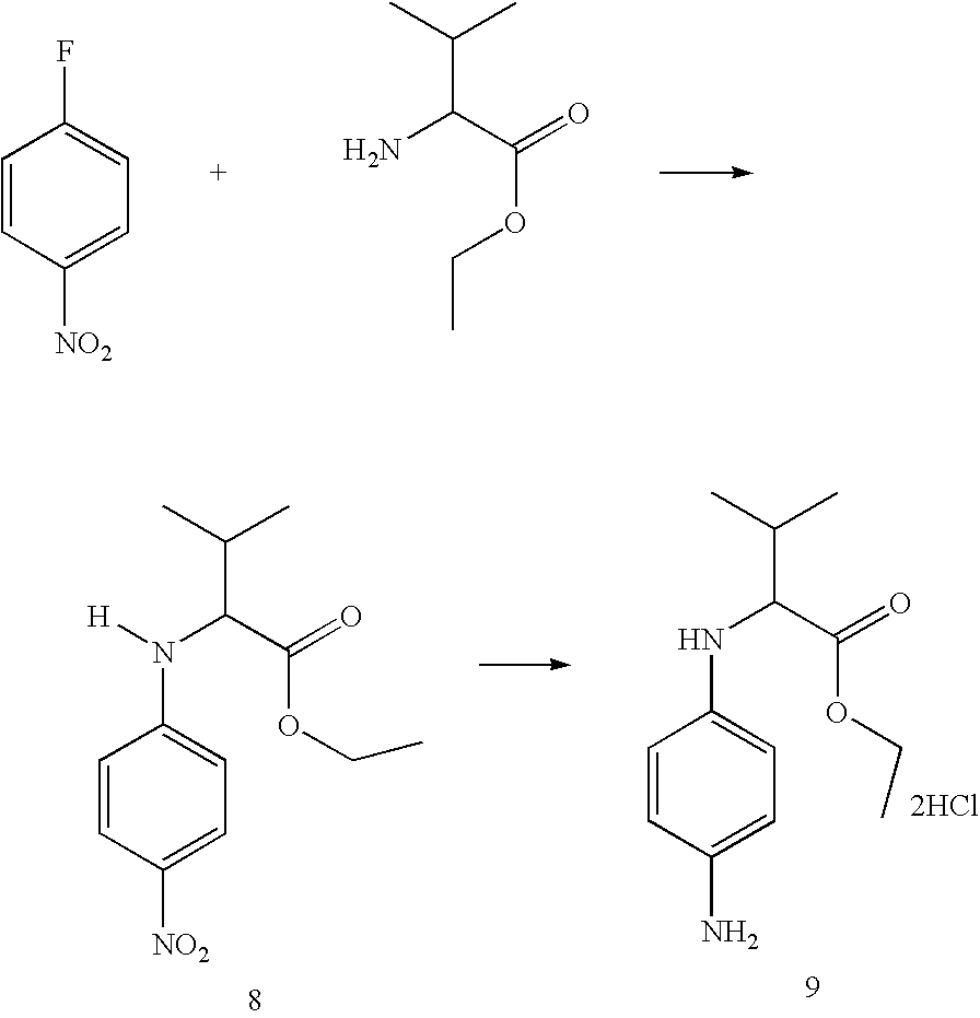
C1=CC([NO2])=CC=C1F.NC(C(OCC)=O)C(C)C.C1(N)=CC=C(NC(C(OCC)=O)C(C)C)C=C1.[2HCl].C1([NO2])=CC=C(N([H])C(C(OCC)=O)C(C)C)C=C1
